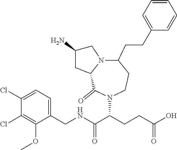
C1(CNC(C(CCC(O)=O)N2C(=O)C3N(C(CCC4=CC=CC=C4)CC2)CC(N)C3)=O)=CC=C(Cl)C(Cl)=C1OC
